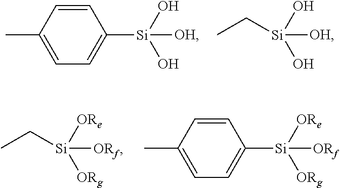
CC1=CC=C([Si](O)(O)[OH])C=C1.C([Si](O)(O)[OH])C.C([Si]([ORe])([ORg])[ORf])C.C1([Si]([ORe])([ORg])[ORf])=CC=C(C)C=C1
